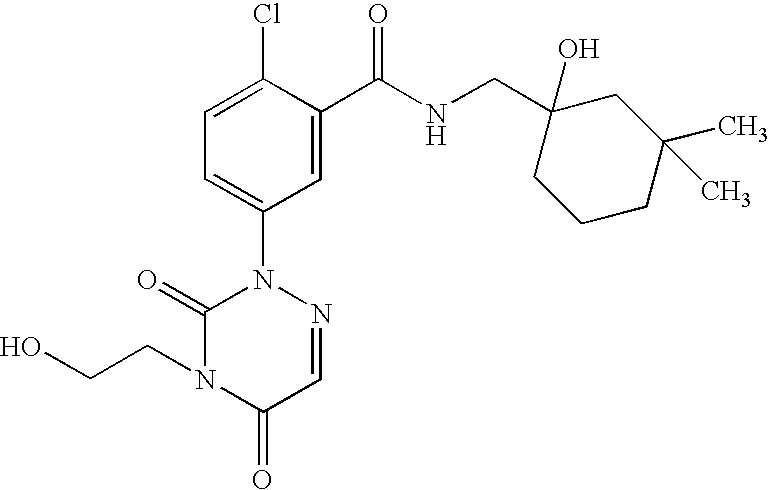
C1=C(Cl)C(C(NCC2(O)CCCC(C)(C)C2)=O)=CC(N2C(=O)N(CCO)C(=O)C=N2)=C1
